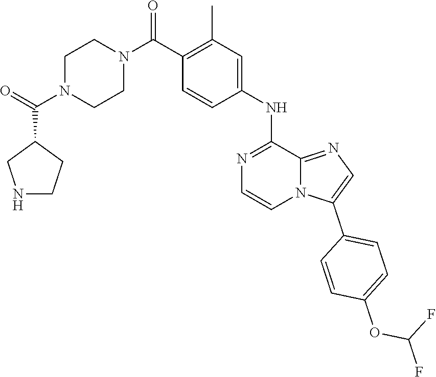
C1(C(N2CCN(C(=O)C3CNCC3)CC2)=O)=C(C)C=C(NC2=NC=CN3C2=NC=C3C2=CC=C(OC(F)F)C=C2)C=C1
